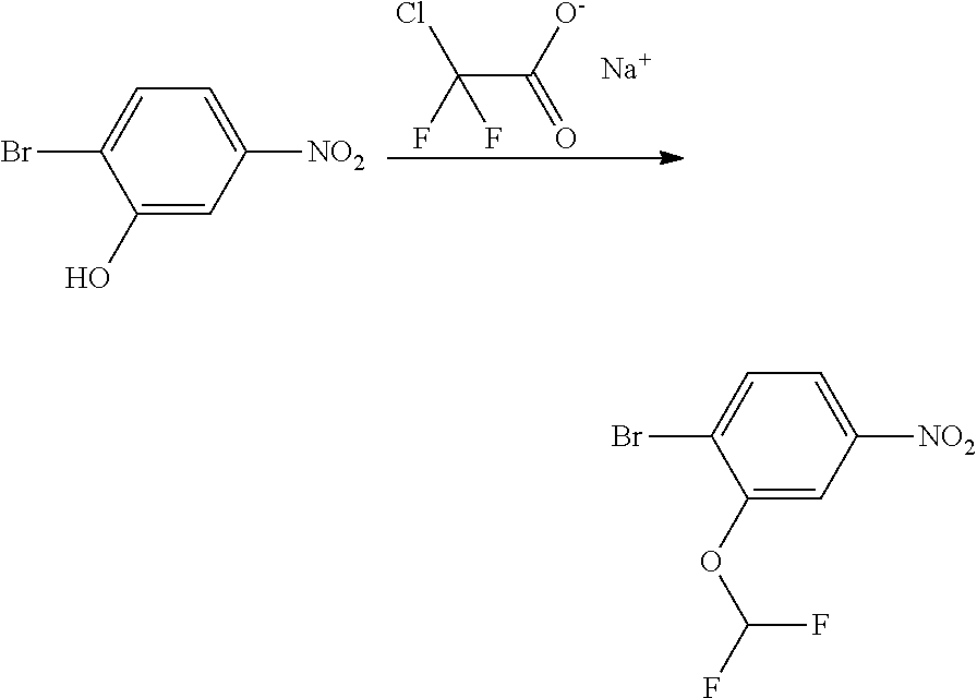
C1(O)=CC([NO2])=CC=C1Br.[Na].C(C(=O)[O-])(Cl)(F)F.C1(OC(F)F)=CC([NO2])=CC=C1Br
